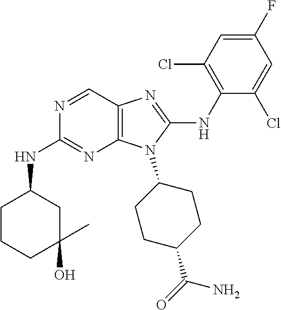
N1=CC2=C(N=C1NC1CCCC(O)(C)C1)N(C1CCC(C(=O)N)CC1)C(NC1=C(Cl)C=C(F)C=C1Cl)=N2
